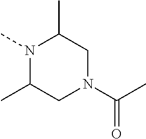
N1(C)C(C)CN(C(C)=O)CC1C
